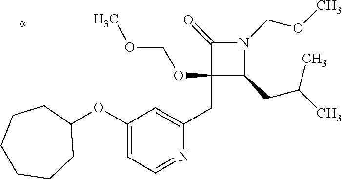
C1(CC2=CC(OC3CCCCCC3)=CC=N2)(OCOC)C(CC(C)C)N(COC)C1=O
